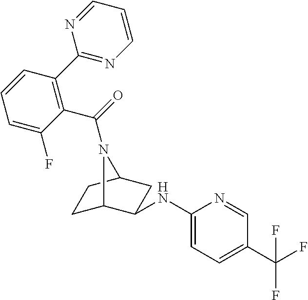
C1C2N(C(=O)C3=C(C4=NC=CC=N4)C=CC=C3F)C(CC2NC2=CC=C(C(F)(F)F)C=N2)C1
